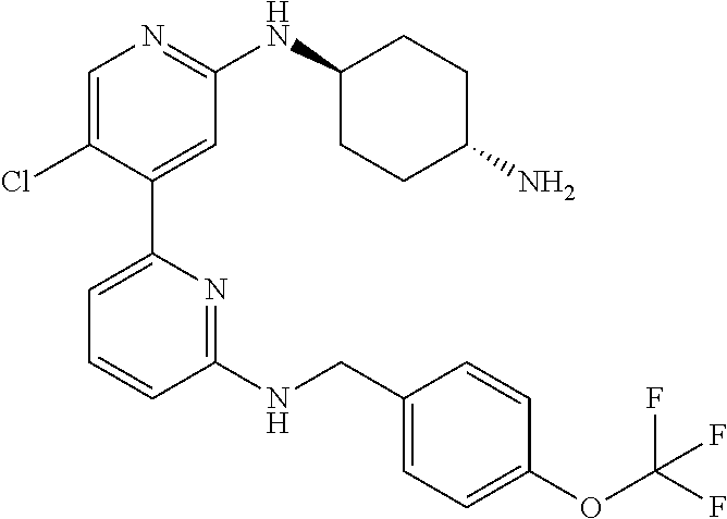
C1=C(Cl)C(C2=CC=CC(NCC3=CC=C(OC(F)(F)F)C=C3)=N2)=CC(NC2CCC(N)CC2)=N1
